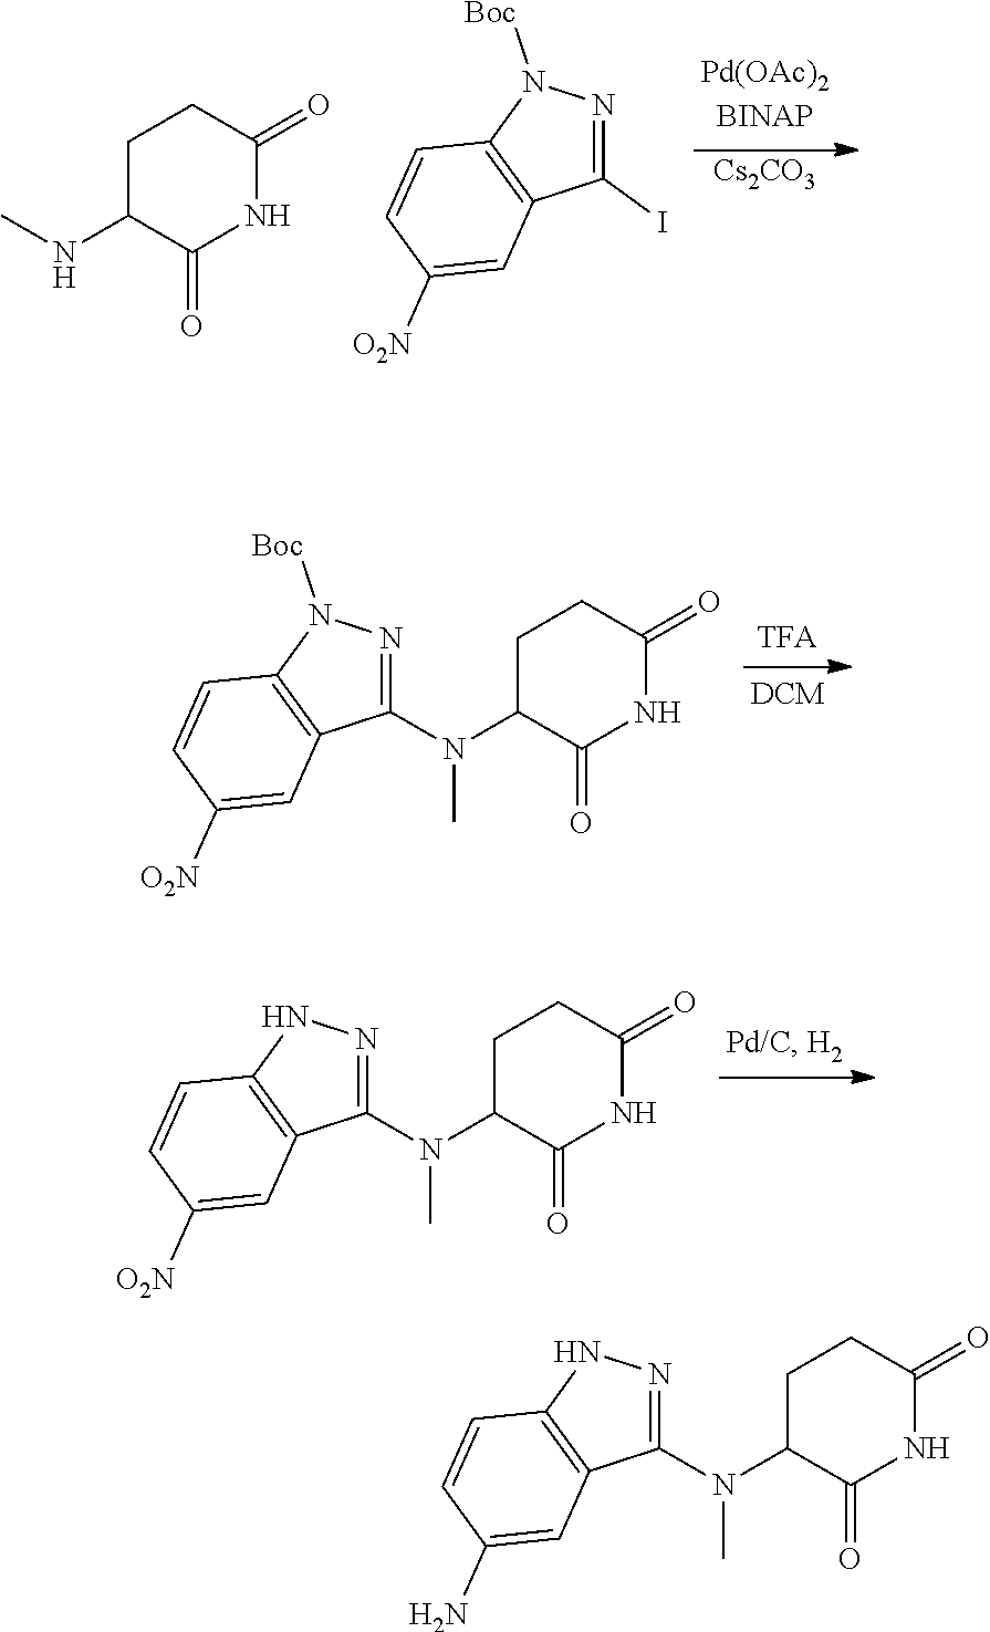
[Cs2CO3].C1C(NC)C(=O)NC(=O)C1.C1(I)=NN([Boc])C2=C1C=C([O2N])C=C2.C1(N(C2C(=O)NC(=O)CC2)C)=NN([Boc])C2=C1C=C([O2N])C=C2.C1(N(C2C(=O)NC(=O)CC2)C)=NNC2=C1C=C([O2N])C=C2.C1(N(C2C(=O)NC(=O)CC2)C)=NNC2=C1C=C(N)C=C2
